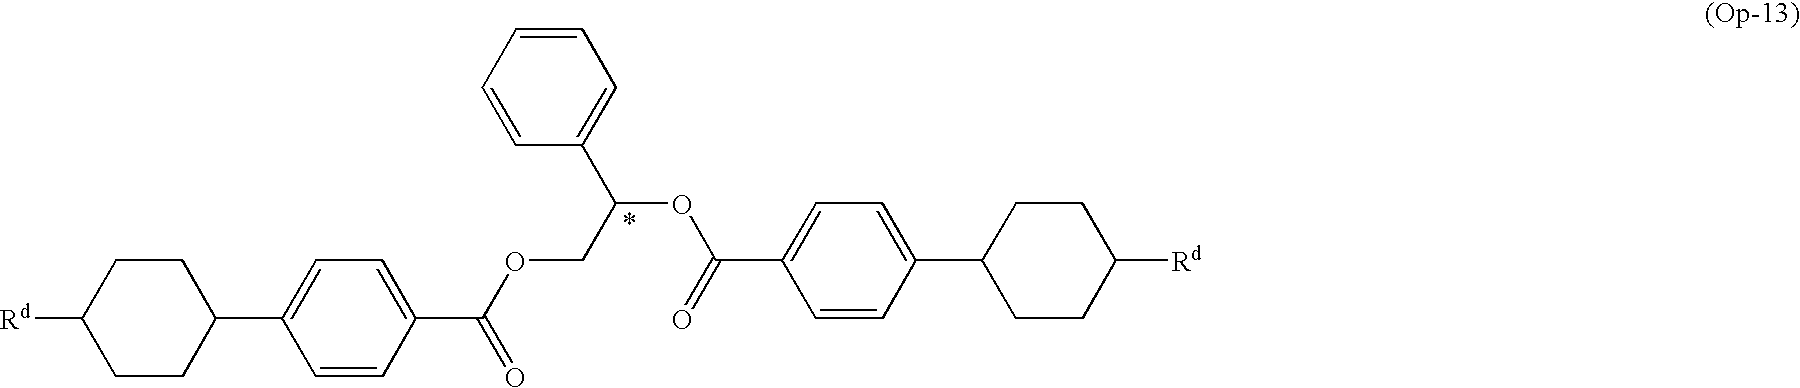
[Rd]C1CCC(C2=CC=C(C(OCC(OC(C3=CC=C(C4CCC([Rd])CC4)C=C3)=O)C3=CC=CC=C3)=O)C=C2)CC1
